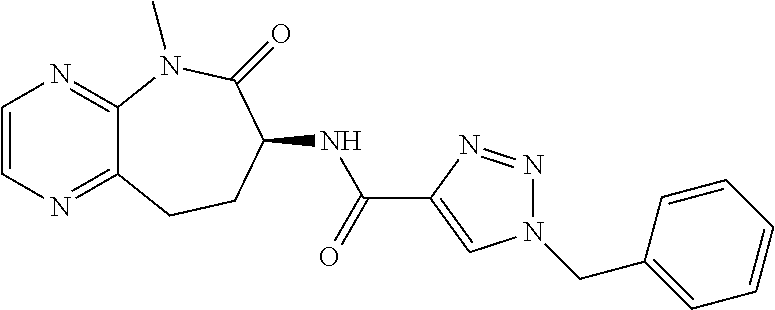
C1=CN=C2C(=N1)N(C)C(=O)C(NC(C1=CN(CC3=CC=CC=C3)N=N1)=O)CC2
